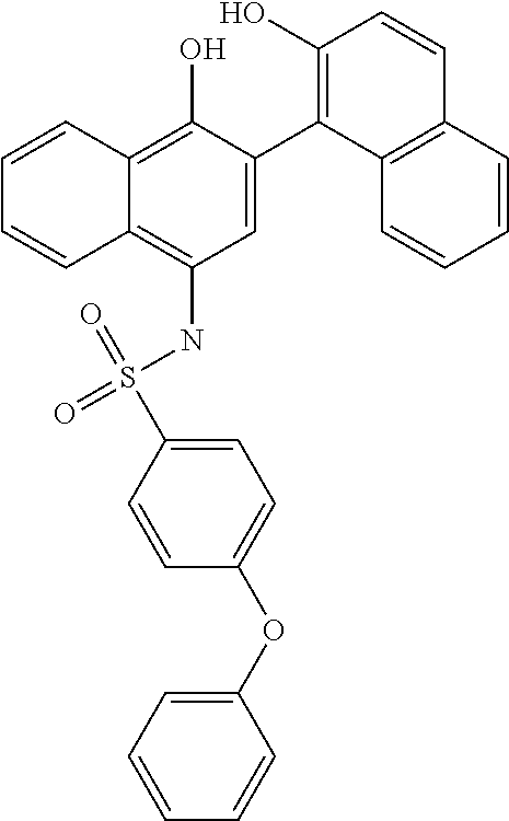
C1=C(C2=C(O)C=CC3=C2C=CC=C3)C(O)=C2C(=C1NS(=O)(=O)C1=CC=C(OC3=CC=CC=C3)C=C1)C=CC=C2
